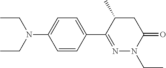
N(C1=CC=C(C2=NN(CC)C(=O)CC2C)C=C1)(CC)CC
